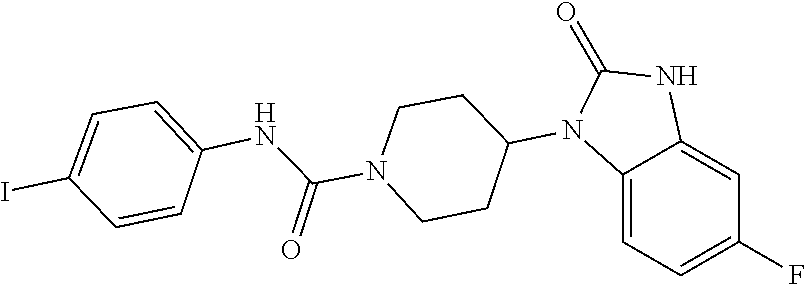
C1CN(C(NC2=CC=C(I)C=C2)=O)CCC1N1C(=O)NC2=CC(F)=CC=C12
